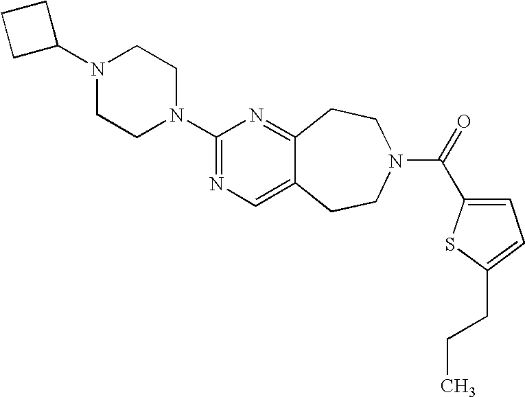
C1C(N2CCN(C3=NC=C4C(=N3)CCN(C(=O)C3=CC=C(CCC)S3)CC4)CC2)CC1
